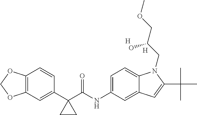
C12=C(C=C(C3(C(NC4=CC=C5C(=C4)C=C(C(C)(C)C)N5CC(COC)O)=O)CC3)C=C1)OCO2.[H].[H]
